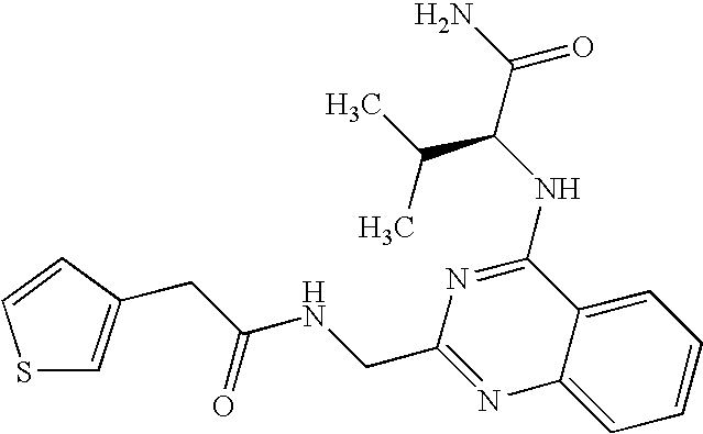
C1=CC=C2C(=C1)N=C(CNC(CC1=CSC=C1)=O)N=C2NC(C(C)C)C(N)=O
